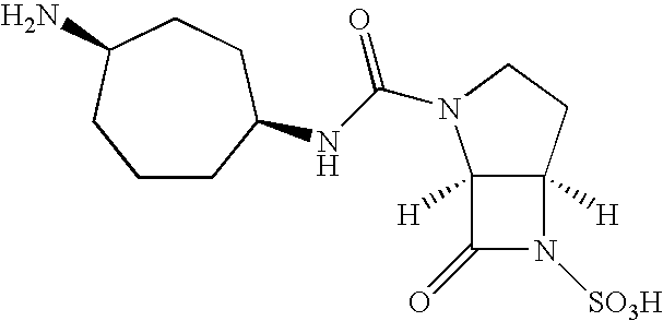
C1CC(NC(N2C3([H])C([H])(CC2)N([SO3H])C3=O)=O)CCC(N)C1
